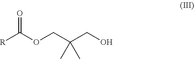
[R]C(OCC(CO)(C)C)=O
